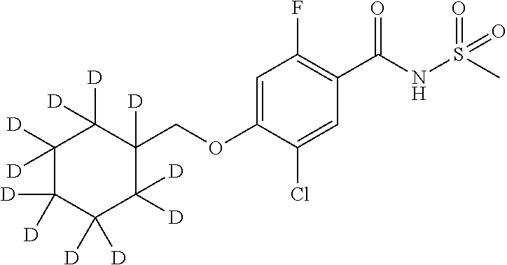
C1=C(OCC2([D])C([D])([D])C([D])([D])C([D])([D])C([D])([D])C2([D])[D])C(Cl)=CC(C(NS(C)(=O)=O)=O)=C1F
